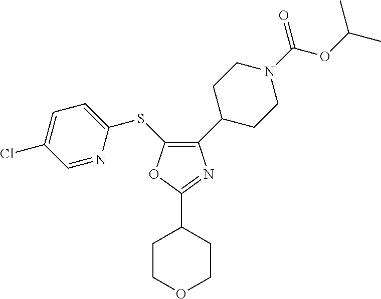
C1(C2CCN(C(OC(C)C)=O)CC2)=C(SC2=CC=C(Cl)C=N2)OC(C2CCOCC2)=N1
